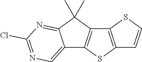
C12=CN=C(Cl)N=C1C(C)(C)C1=C2SC2=C1SC=C2
